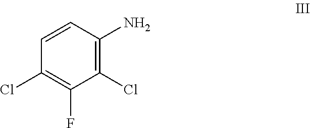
C1=CC(N)=C(Cl)C(F)=C1Cl
